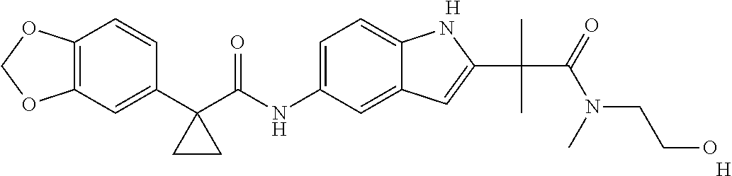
C1(C2(C(NC3=CC=C4C(=C3)C=C(C(C)(C(=O)N(C)CCO)C)N4)=O)CC2)=CC2=C(C=C1)OCO2.[H].[H]
